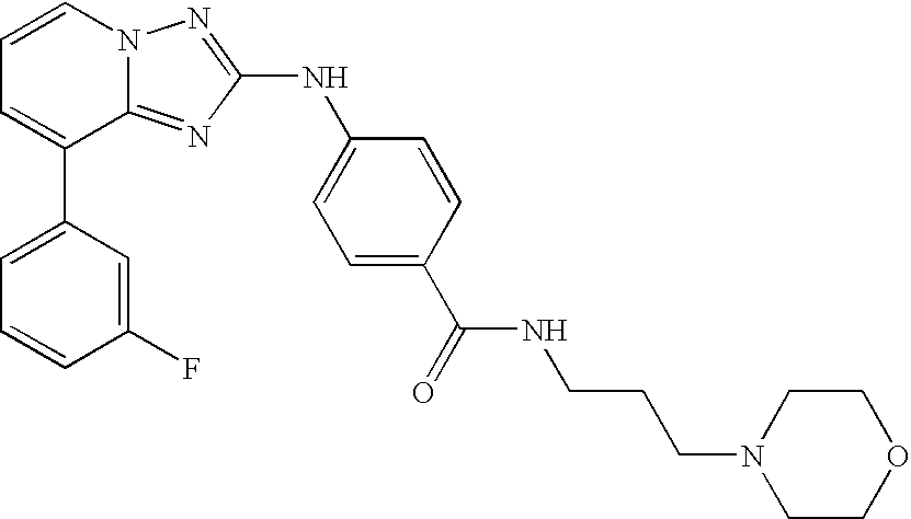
C1=C(C2=CC=CN3C2=NC(NC2=CC=C(C(=O)NCCCN4CCOCC4)C=C2)=N3)C=C(F)C=C1
